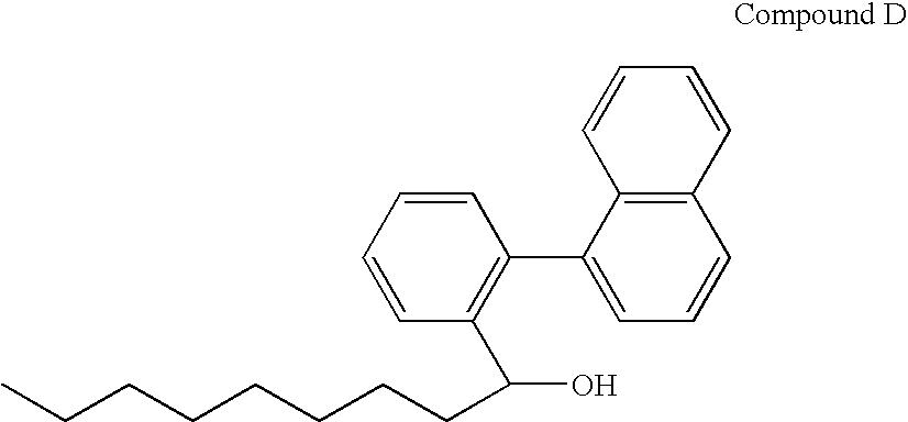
C1=CC(C(O)CCCCCCCC)=C(C2=CC=CC3=C2C=CC=C3)C=C1
